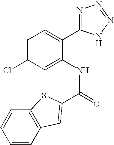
C1=CC2=C(C=C1)SC(C(=O)NC1=CC(Cl)=CC=C1C1=NN=NN1)=C2
